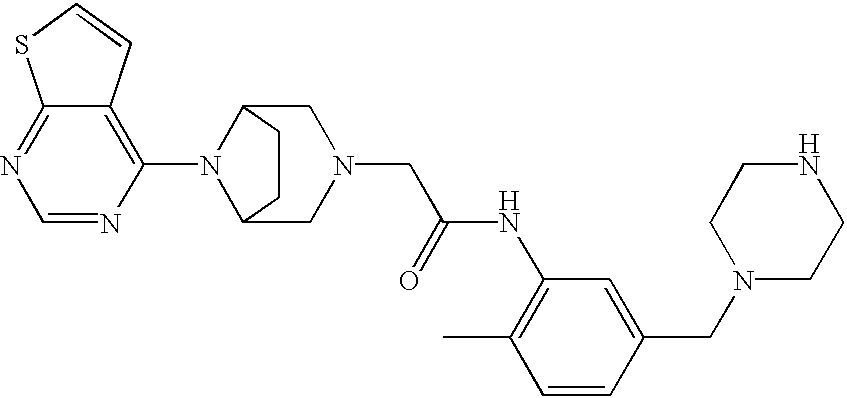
C1=NC(N2C3CN(CC(NC4=C(C)C=CC(CN5CCNCC5)=C4)=O)CC2CC3)=C2C(=N1)SC=C2
